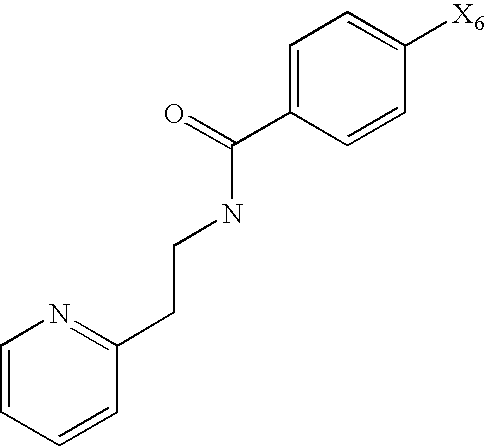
C1=CC=CC(CCNC(C2=CC=C([X6])C=C2)=O)=N1
